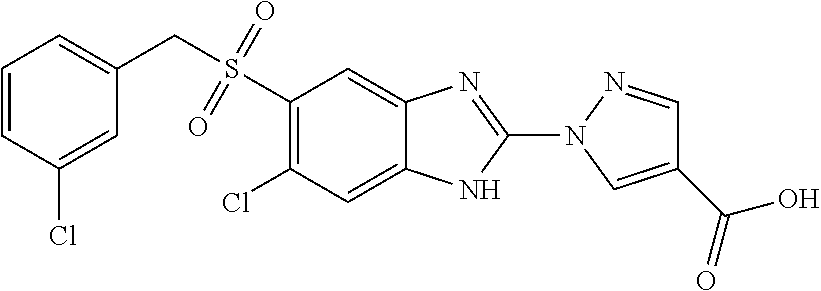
C1(S(CC2=CC=CC(Cl)=C2)(=O)=O)=C(Cl)C=C2C(=C1)N=C(N1C=C(C(=O)O)C=N1)N2
